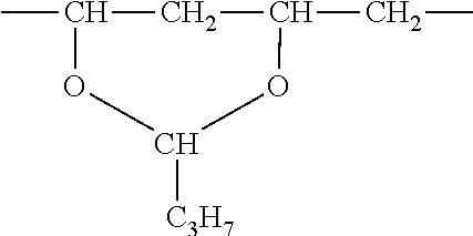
C1(C)OC([C3H7])OC(CC)C1
